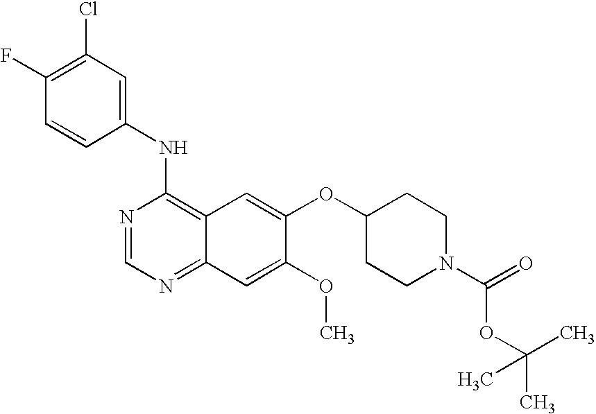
N1=CN=C2C(=C1NC1=CC(Cl)=C(F)C=C1)C=C(OC1CCN(C(OC(C)(C)C)=O)CC1)C(OC)=C2
